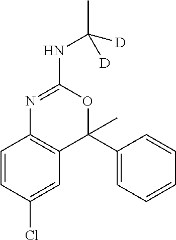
C1=CC(Cl)=CC2=C1N=C(NC(C)([D])[D])OC2(C1=CC=CC=C1)C
